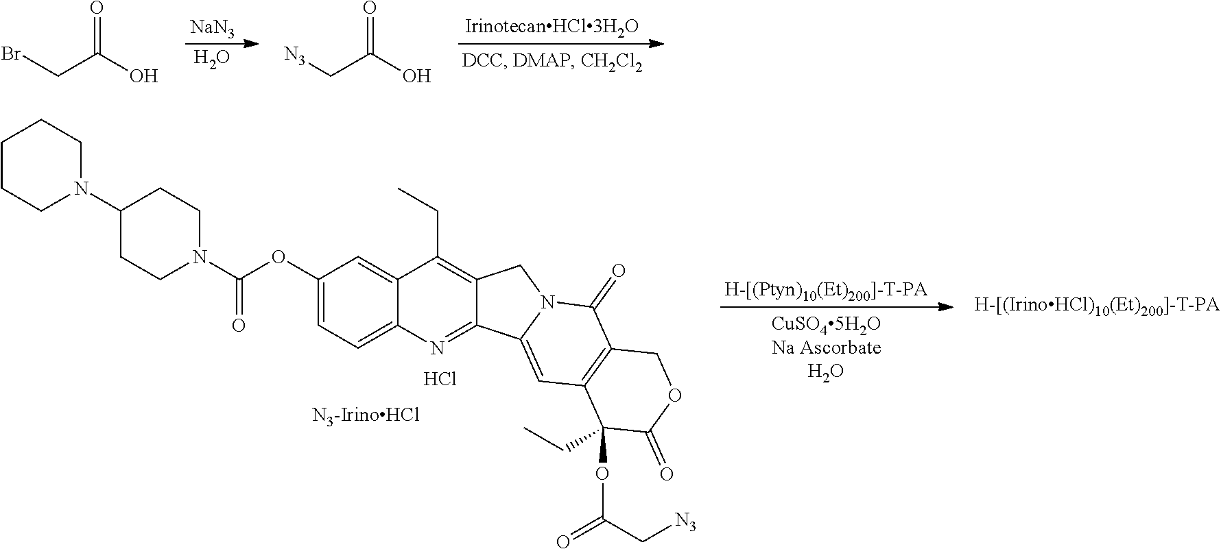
[NaN3].O.C(C(O)=O)Br.C(C(O)=O)[N3].Cl.C1CCN(C2CCN(C(OC3=CC=C4C(=C3)C(CC)=C3C(=N4)C4=CC5=C(C(=O)N4C3)COC(=O)C5(OC(=O)C[N3])CC)=O)CC2)CC1
